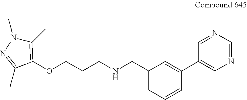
O(CCCNCC1=CC=CC(C2=CN=CN=C2)=C1)C1=C(C)N(C)N=C1C
